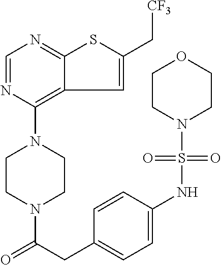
N1(C2=C3C(=NC=N2)SC(C[CF3])=C3)CCN(C(CC2=CC=C(NS(N3CCOCC3)(=O)=O)C=C2)=O)CC1
